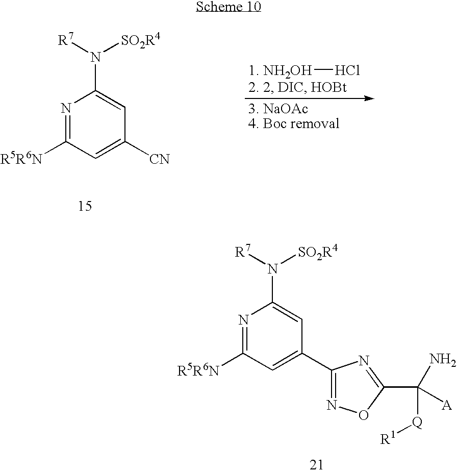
N1=C([R5R6N])C=C(C2=NOC(C([Q][R1])([A])N)=N2)C=C1N([R7])[SO2R4].[NH2OH]Cl.N1=C([R5R6N])C=C([CN])C=C1N([R7])[SO2R4]
